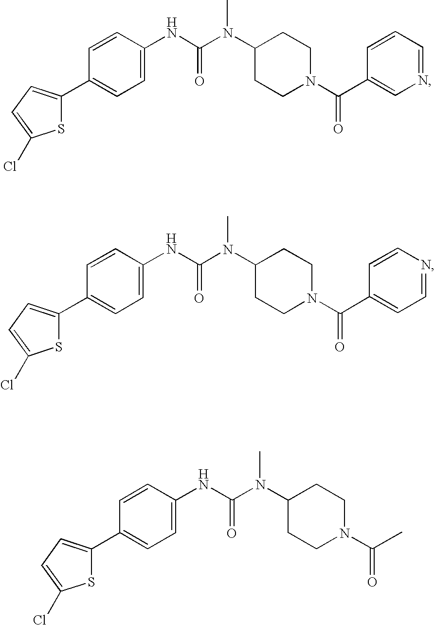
C1(C2=CC=C(Cl)S2)=CC=C(NC(=O)N(C2CCN(C(C3=CN=CC=C3)=O)CC2)C)C=C1.C1(C2=CC=C(Cl)S2)=CC=C(NC(=O)N(C2CCN(C(C3=CC=NC=C3)=O)CC2)C)C=C1.C1(C2=CC=C(Cl)S2)=CC=C(NC(=O)N(C2CCN(C(C)=O)CC2)C)C=C1
